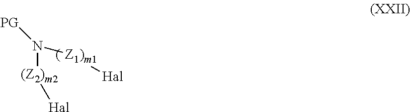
N([(Z2)m2][Hal])([Z1)m1][Hal])[PG]
